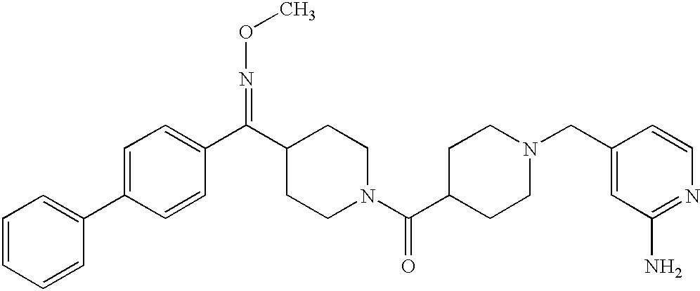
C1=CC=CC(C2=CC=C(C(=NOC)C3CCN(C(=O)C4CCN(CC5=CC(N)=NC=C5)CC4)CC3)C=C2)=C1
